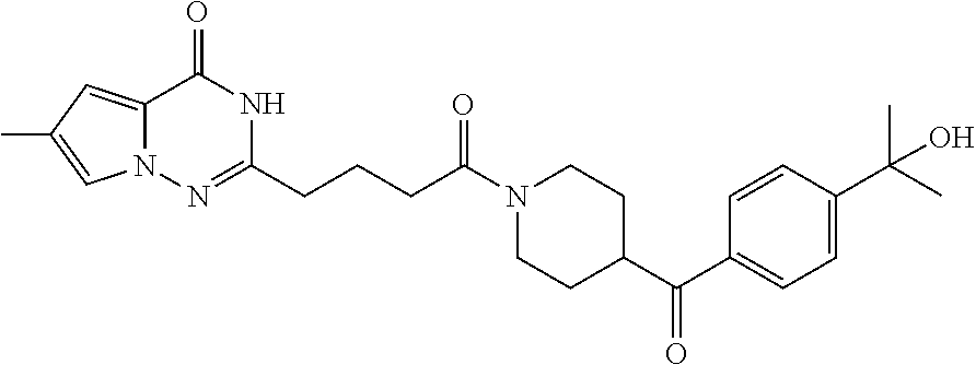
C12=CC(C)=CN1N=C(CCCC(N1CCC(C(C3=CC=C(C(C)(C)O)C=C3)=O)CC1)=O)NC2=O
